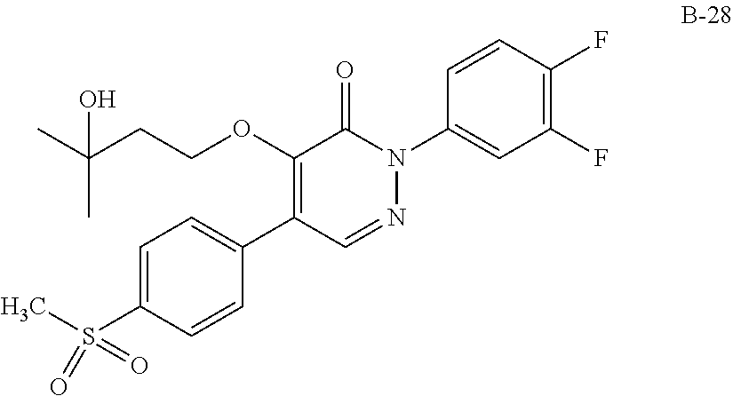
C1(S(C)(=O)=O)=CC=C(C2=C(OCCC(C)(C)O)C(=O)N(C3=CC(F)=C(F)C=C3)N=C2)C=C1
